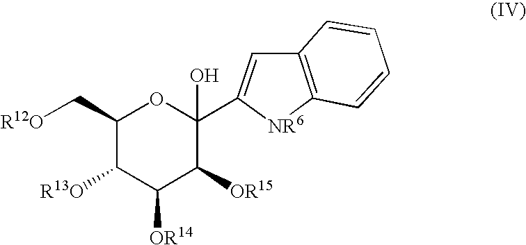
C1(C[R12O])C([R13O])C([OR14])C([OR15])C(C2=CC3=C([NR6]2)C=CC=C3)(O)O1
